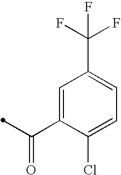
C1=C(Cl)C(C(=O)C)=CC(C(F)(F)F)=C1
